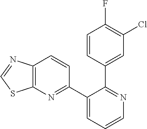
C12=C(N=C(C3=CC=CN=C3C3=CC(Cl)=C(F)C=C3)C=C1)SC=N2
